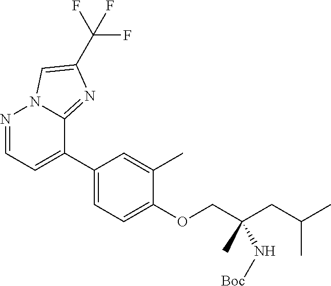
N1=CC=C(C2=CC=C(OCC(CC(C)C)(C)N[Boc])C(C)=C2)C2=NC(C(F)(F)F)=CN12
